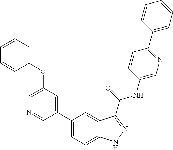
C1(OC2=CC=CC=C2)=CN=CC(C2=CC=C3C(=C2)C(C(NC2=CN=C(C4=CC=CC=C4)C=C2)=O)=NN3)=C1
